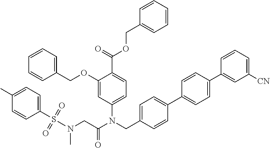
C1(S(N(CC(N(CC2=CC=C(C3=CC=C(C4=CC([CN])=CC=C4)C=C3)C=C2)C2=CC=C(C(=O)OCC3=CC=CC=C3)C(OCC3=CC=CC=C3)=C2)=O)C)(=O)=O)=CC=C(C)C=C1
